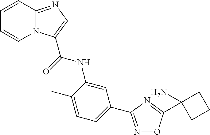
C1=C(C)C(NC(=O)C2=CN=C3N2C=CC=C3)=CC(C2=NOC(C3(N)CCC3)=N2)=C1
